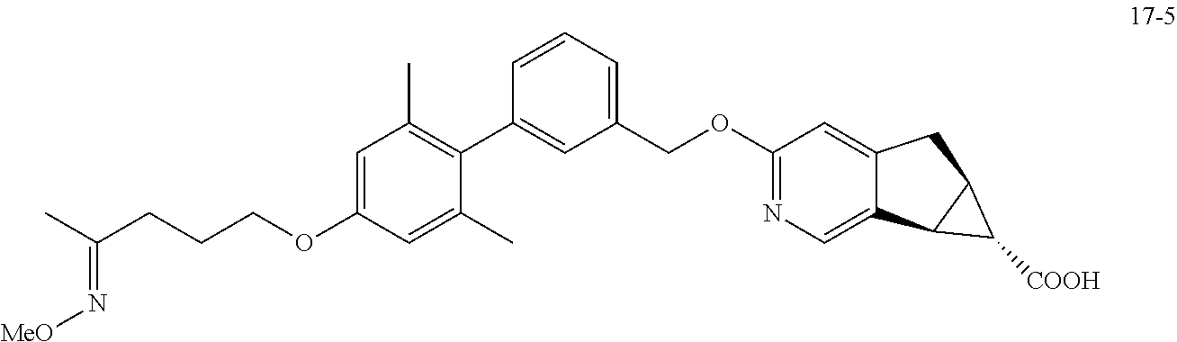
C1(OCCCC(C)=N[MeO])=CC(C)=C(C2=CC(COC3=NC=C4C(=C3)CC3C4C3[COOH])=CC=C2)C(C)=C1
